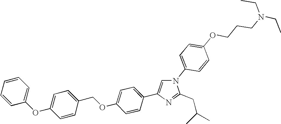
N1(C2=CC=C(OCCCN(CC)CC)C=C2)C=C(C2=CC=C(OCC3=CC=C(OC4=CC=CC=C4)C=C3)C=C2)N=C1CC(C)C
